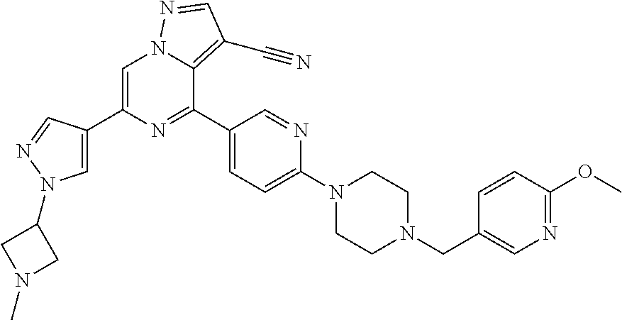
C1=C(C2=CN(C3CN(C)C3)N=C2)N=C(C2=CC=C(N3CCN(CC4=CN=C(OC)C=C4)CC3)N=C2)C2=C(C#N)C=NN12
